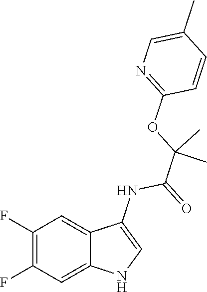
C1(F)=C(F)C=C2C(=C1)C(NC(=O)C(OC1=NC=C(C)C=C1)(C)C)=CN2
